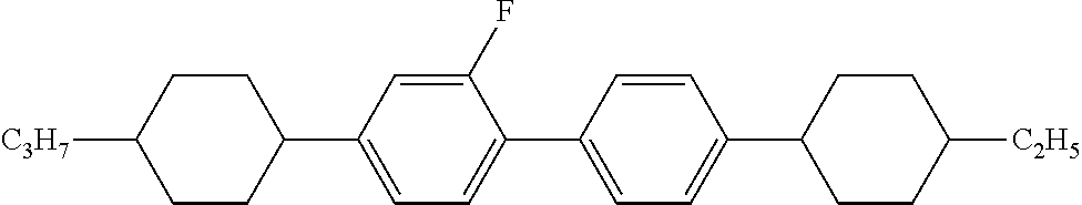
C1([C3H7])CCC(C2=CC=C(C3=CC=C(C4CCC([C2H5])CC4)C=C3)C(F)=C2)CC1
